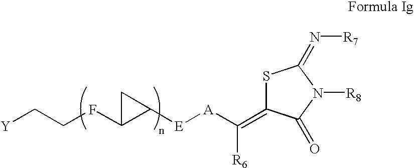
S1C(=C([A][E]C2CC2FCC[Y])[R6])C(=O)N([R8])C1=N[R7]
